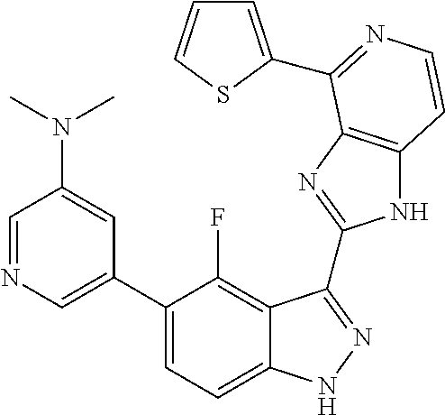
C1=C(C2=CC=C3C(=C2F)C(C2=NC4=C(N2)C=CN=C4C2=CC=CS2)=NN3)C=C(N(C)C)C=N1
